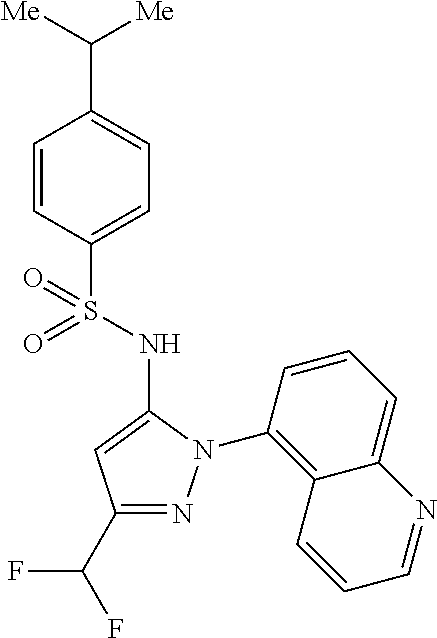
C1=CC(S(=O)(NC2=CC(C(F)F)=NN2C2=C3C(=CC=C2)N=CC=C3)=O)=CC=C1C([Me])[Me]
